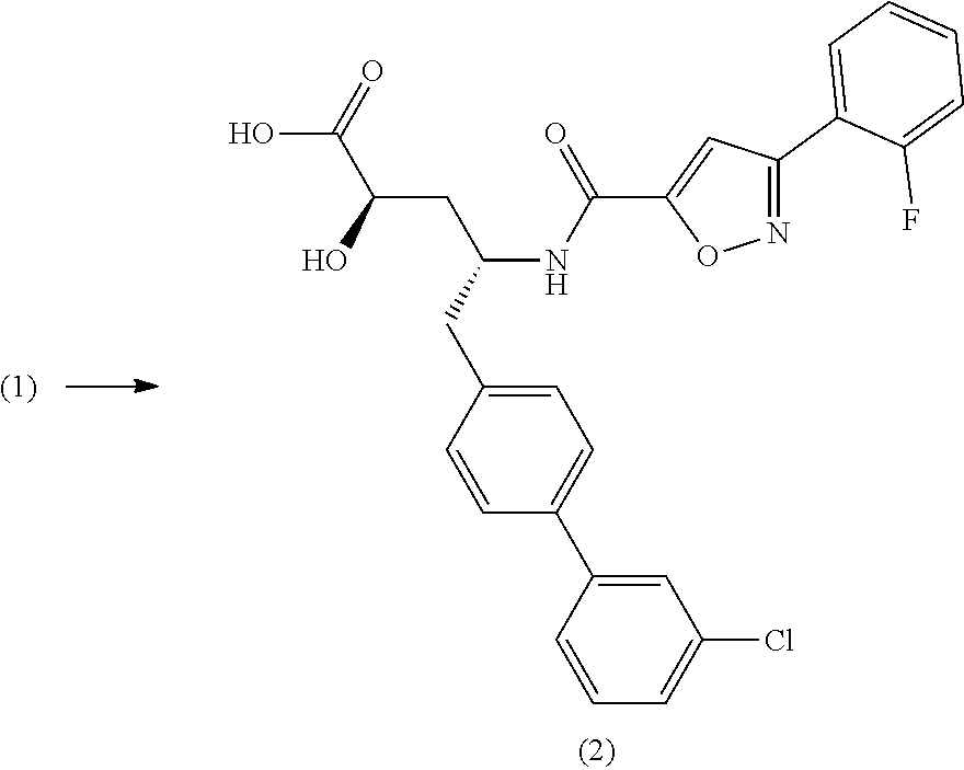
OC(=O)C(CC(NC(C1=CC(C2=CC=CC=C2F)=NO1)=O)CC1=CC=C(C2=CC(Cl)=CC=C2)C=C1)O
